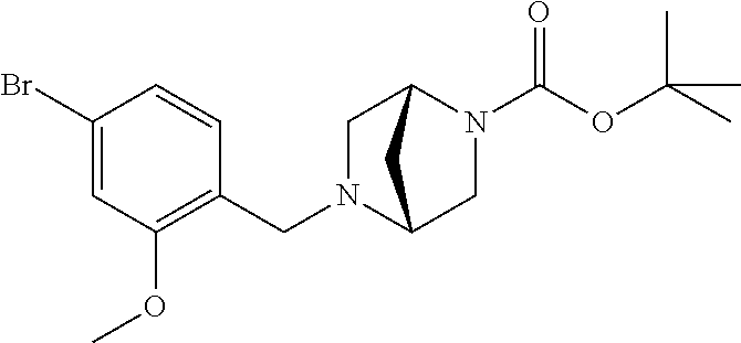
N1(C(OC(C)(C)C)=O)C2CN(CC3=C(OC)C=C(Br)C=C3)C(C1)C2
